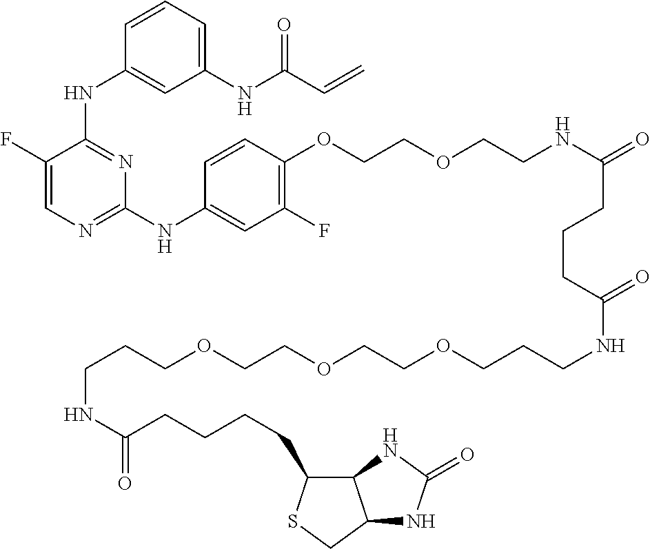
N(C1=NC=C(F)C(NC2=CC(NC(C=C)=O)=CC=C2)=N1)C1=CC(F)=C(OCCOCCNC(CCCC(NCCCOCCOCCOCCCNC(=O)CCCCC2C3C(CS2)NC(=O)N3)=O)=O)C=C1
